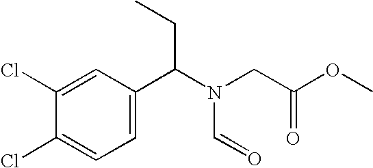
C1(Cl)=CC(C(N(CC(OC)=O)C=O)CC)=CC=C1Cl
